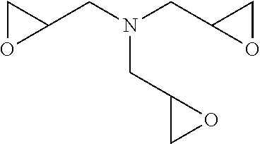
N(CC1OC1)(CC1CO1)CC1CO1
